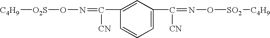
[C4H9][O2S]ON=C(C1=CC(C(=NO[SO2][C4H9])[CN])=CC=C1)[CN]
